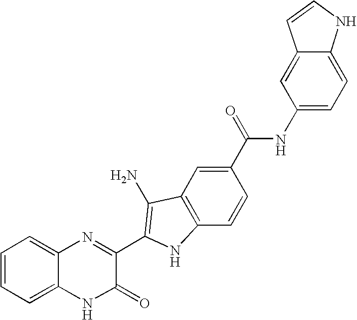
C1=C2C(=CC=C1)N=C(C1=C(N)C3=C(C=CC(C(=O)NC4=CC=C5C(=C4)C=CN5)=C3)N1)C(=O)N2
